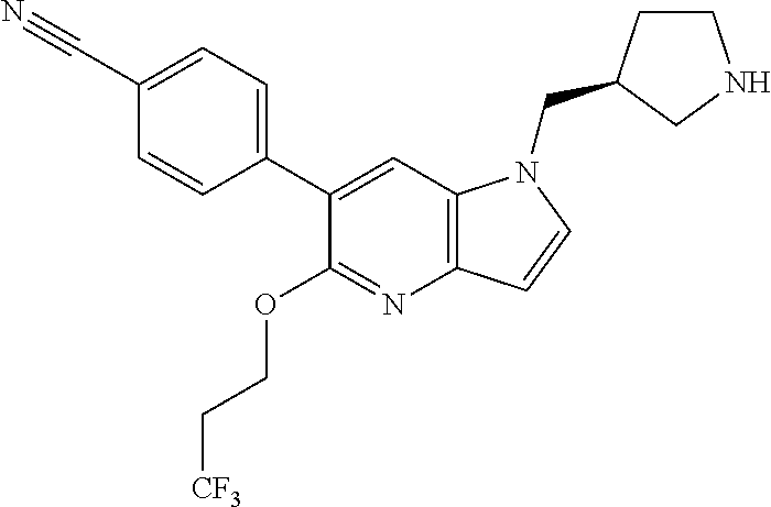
C1(C#N)=CC=C(C2=CC3=C(N=C2OCC[CF3])C=CN3CC2CCNC2)C=C1
